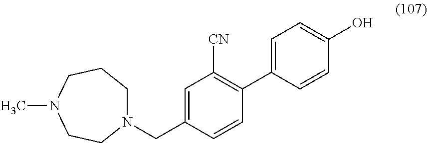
N1(CC2=CC([CN])=C(C3=CC=C(O)C=C3)C=C2)CCCN(C)CC1
